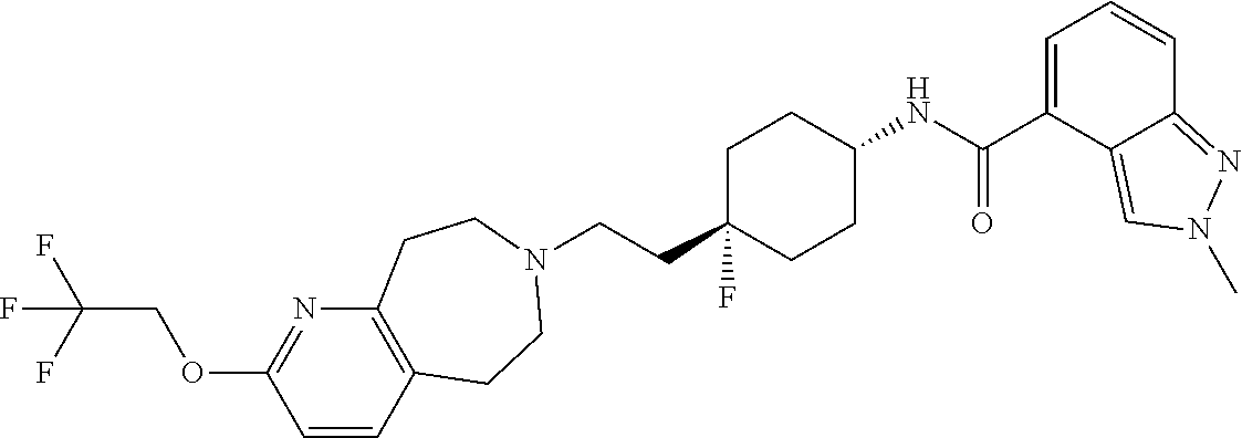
C(CC1(F)CCC(NC(C2=CC=CC3=NN(C)C=C23)=O)CC1)N1CCC2=C(N=C(OCC(F)(F)F)C=C2)CC1
